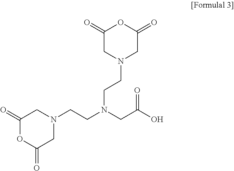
C1(=O)CN(CCN(CC(O)=O)CCN2CC(=O)OC(=O)C2)CC(=O)O1
